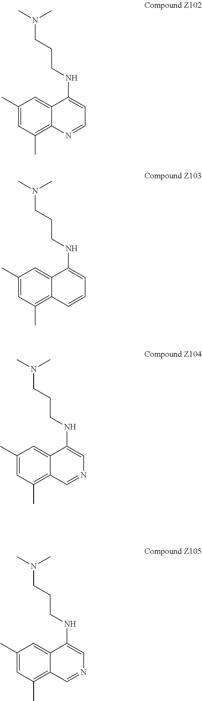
C1(C)=CC(C)=C2C(=C1)C(NCCCN(C)C)=CC=N2.C1(C)=CC(C)=C2C(=C1)C(NCCCN(C)C)=CC=C2.C1(C)=CC(C)=C2C(=C1)C(NCCCN(C)C)=CN=C2.C1(C)=CC(C)=C2C(=C1)C(NCCCN(C)C)=CN=C2
